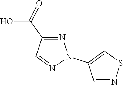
C1=NSC=C1N1N=C(C(O)=O)C=N1
